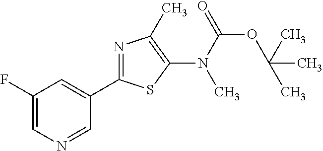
C1(F)=CN=CC(C2=NC(C)=C(N(C(OC(C)(C)C)=O)C)S2)=C1
